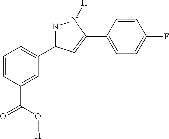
N1=C(C2=CC=CC(C(O[H])=O)=C2)C=C(C2=CC=C(F)C=C2)N1[H]
